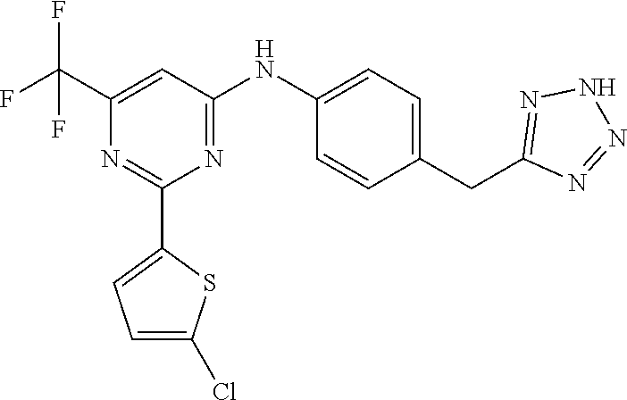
C1(C2=CC=C(Cl)S2)=NC(C(F)(F)F)=CC(NC2=CC=C(CC3=NNN=N3)C=C2)=N1
